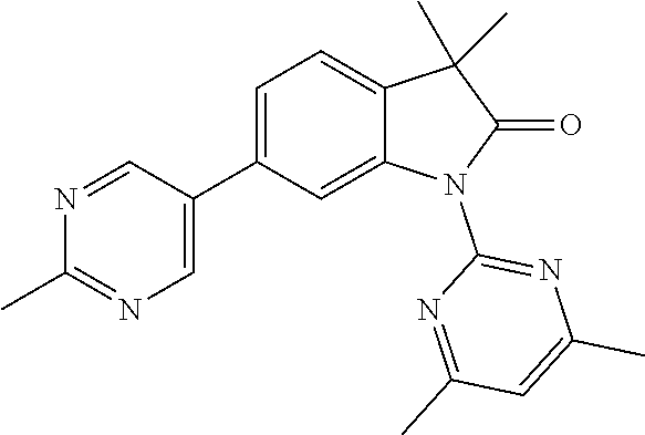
C1(C2=CN=C(C)N=C2)=CC=C2C(=C1)N(C1=NC(C)=CC(C)=N1)C(=O)C2(C)C
